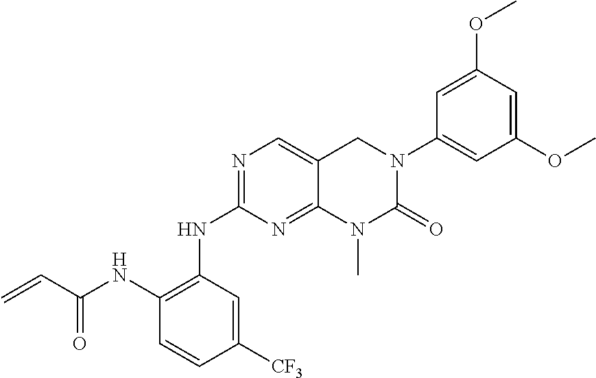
C1(NC(C=C)=O)=C(NC2=NC=C3C(=N2)N(C)C(=O)N(C2=CC(OC)=CC(OC)=C2)C3)C=C([CF3])C=C1
